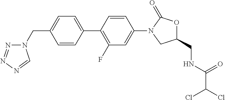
C1(CN2N=NN=C2)=CC=C(C2=C(F)C=C(N3C(=O)OC(CNC(C(Cl)Cl)=O)C3)C=C2)C=C1
